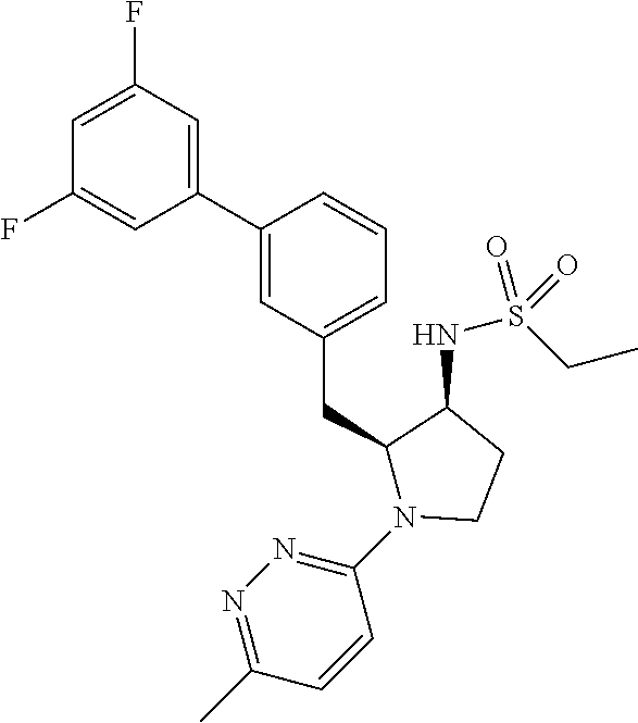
C1(C2=CC(CC3N(C4=NN=C(C)C=C4)CCC3NS(CC)(=O)=O)=CC=C2)=CC(F)=CC(F)=C1
